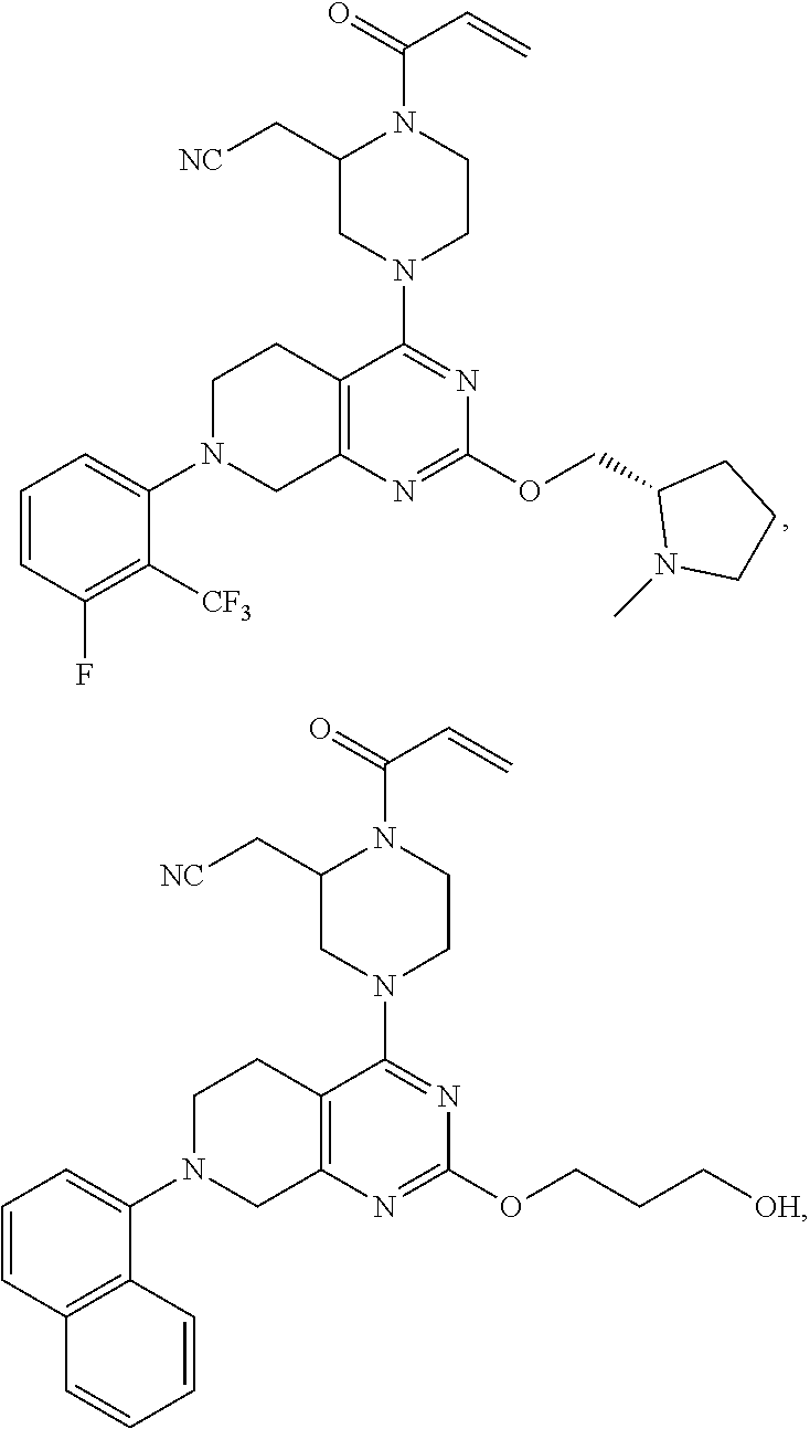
N1=C(OCC2N(C)CCC2)N=C(N2CC(C[NC])N(C(=O)C=C)CC2)C2=C1CN(C1=CC=CC(F)=C1[CF3])CC2.N1=C(OCCC[OH])N=C(N2CC(C[NC])N(C(=O)C=C)CC2)C2=C1CN(C1=CC=CC3=C1C=CC=C3)CC2
